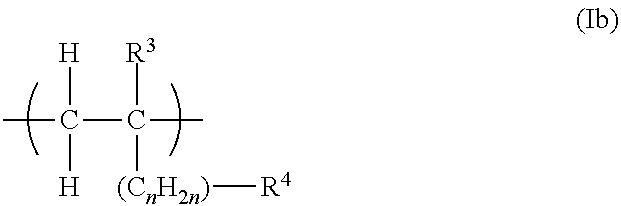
CC(C(C)([R3])[(CnH2n)][R4])([H])[H]
